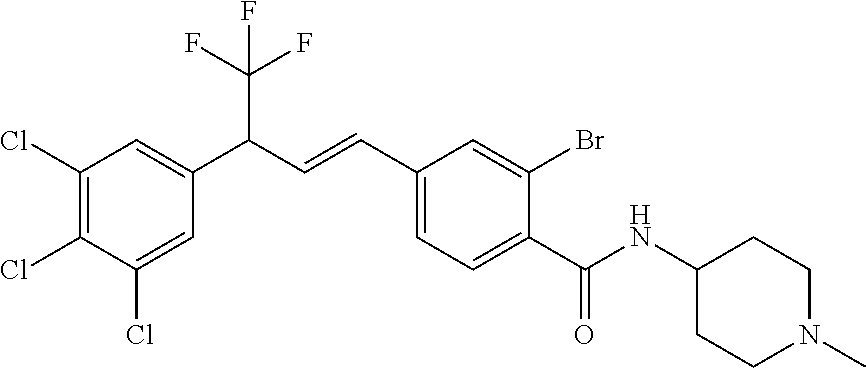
C1(C=CC(C2=CC(Cl)=C(Cl)C(Cl)=C2)C(F)(F)F)=CC=C(C(NC2CCN(C)CC2)=O)C(Br)=C1
